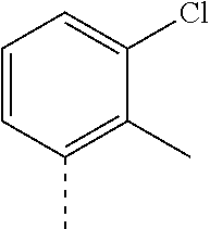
C1=CC(C)=C(C)C(Cl)=C1
